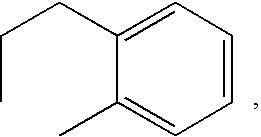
C1(C)=CC=CC=C1CCC
